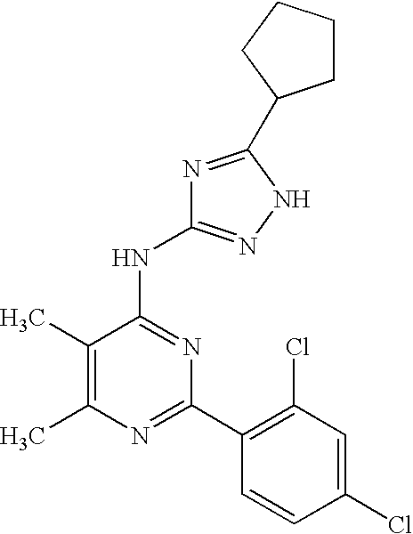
C1(C)=C(C)N=C(C2=C(Cl)C=C(Cl)C=C2)N=C1NC1=NNC(C2CCCC2)=N1
